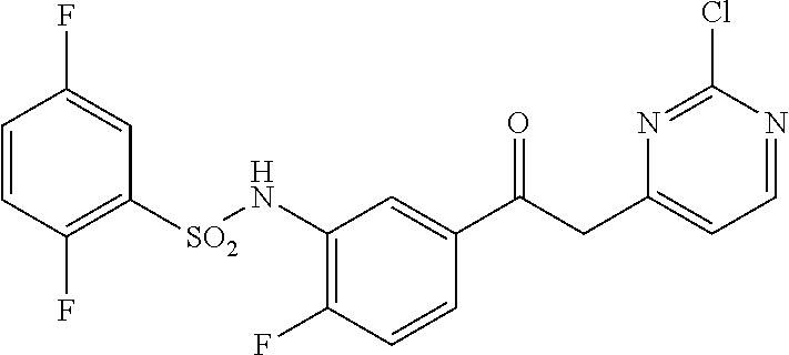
[SO2](C1=C(F)C=CC(F)=C1)NC1=C(F)C=CC(C(CC2=CC=NC(Cl)=N2)=O)=C1
